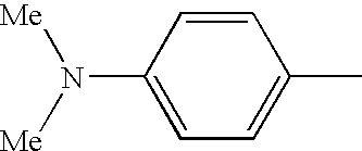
C1=CC(N([Me])[Me])=CC=C1C
